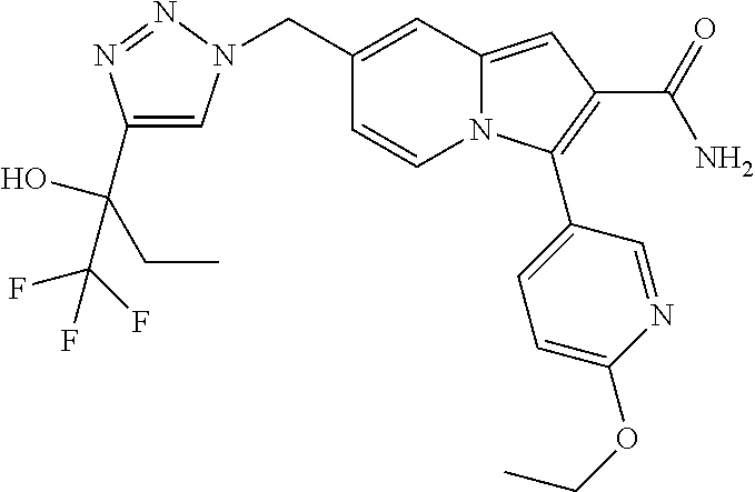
C1(CN2C=C(C(O)(CC)C(F)(F)F)N=N2)=CC2=CC(C(N)=O)=C(C3=CC=C(OCC)N=C3)N2C=C1
